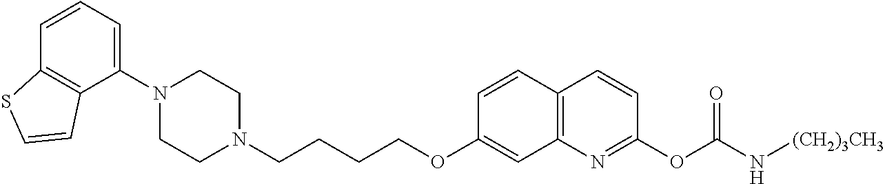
C1(N2CCN(CCCCOC3=CC4=C(C=C3)C=CC(OC(=O)N[(CH2)3CH3])=N4)CC2)=CC=CC2=C1C=CS2
